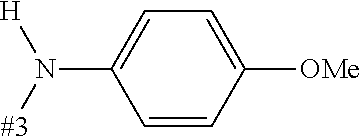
C1(N([#3])[H])=CC=C([OMe])C=C1
